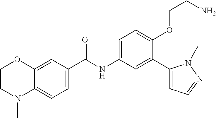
C12=CC(C(=O)NC3=CC=C(OCCN)C(C4=CC=NN4C)=C3)=CC=C1N(C)CCO2
